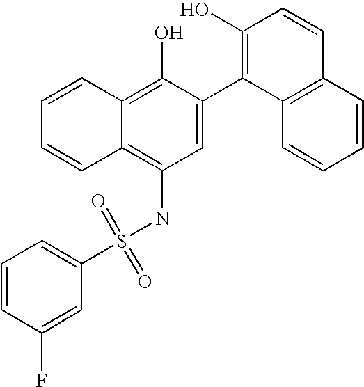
S(NC1=C2C(=C(O)C(C3=C(O)C=CC4=C3C=CC=C4)=C1)C=CC=C2)(=O)(=O)C1=CC=CC(F)=C1
